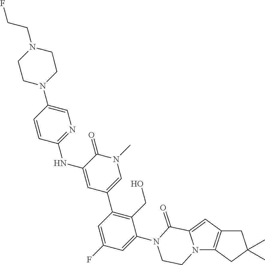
C12=C(N3C(=C1)C(=O)N(C1=CC(F)=CC(C4=CN(C)C(=O)C(NC5=NC=C(N6CCN(CCF)CC6)C=C5)=C4)=C1CO)CC3)CC(C)(C)C2
